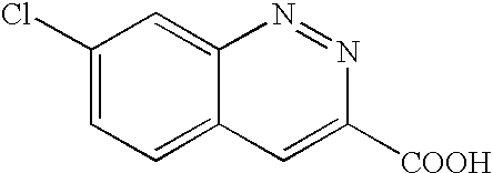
C1(Cl)=CC=C2C(=C1)N=NC([COOH])=C2
